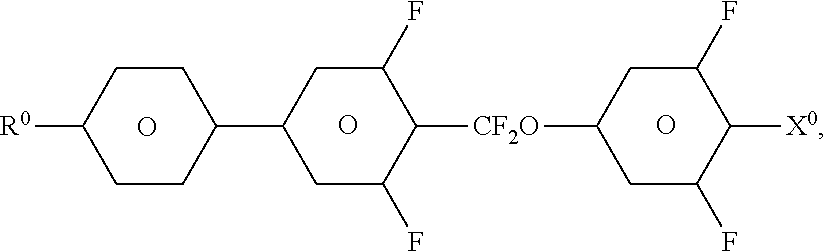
C1CC(C2CC(F)C([CF2O]C3CC(F)C([X0])C(F)C3)C(F)C2)CCC1[R0].O.O.O
